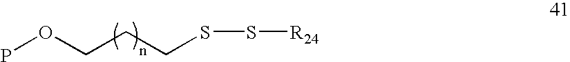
POCCCSS[R24]
